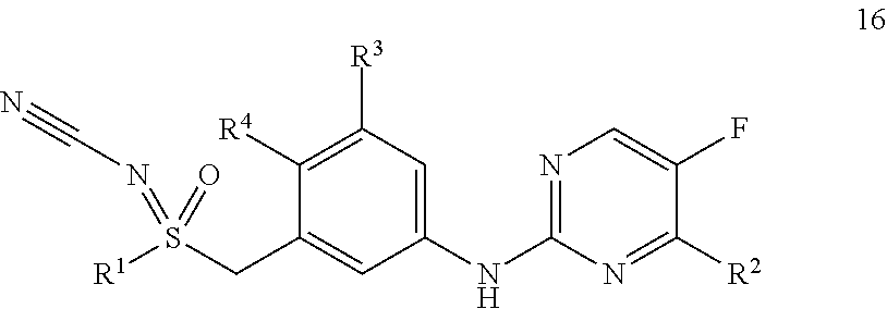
[R1]S(CC1=CC(NC2=NC=C(F)C([R2])=N2)=CC([R3])=C1[R4])(=O)=NC#N
